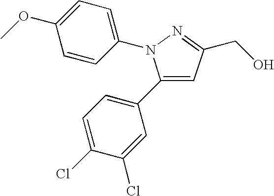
C1(C2=CC=C(Cl)C(Cl)=C2)=CC(CO)=NN1C1=CC=C(OC)C=C1
